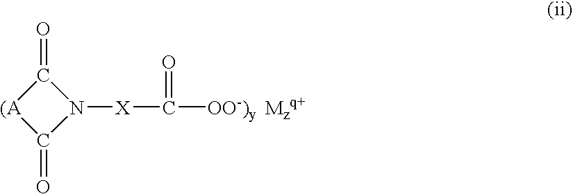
N1([X]C([OO-)y])=O)C(=O)[(A]C1=O.[Mzq+]
